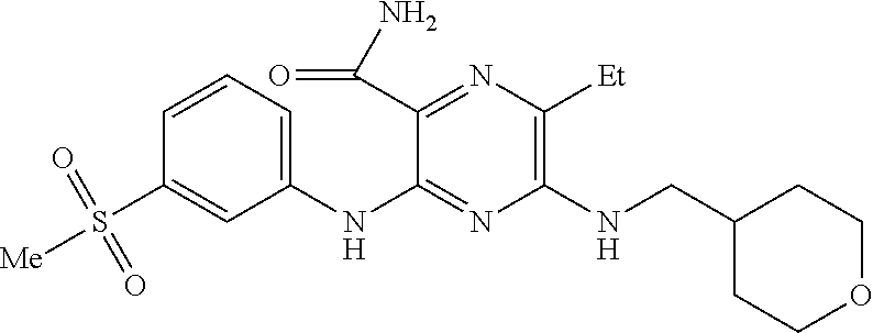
C1(NC2=NC(NCC3CCOCC3)=C([Et])N=C2C(N)=O)=CC=CC(S([Me])(=O)=O)=C1
